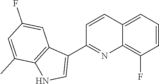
C12=CC=CC(F)=C1N=C(C1=CNC3=C1C=C(F)C=C3C)C=C2
